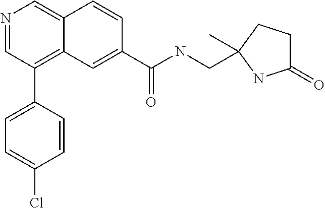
N1=CC(C2=CC=C(Cl)C=C2)=C2C(=C1)C=CC(C(NCC1(C)CCC(=O)N1)=O)=C2
